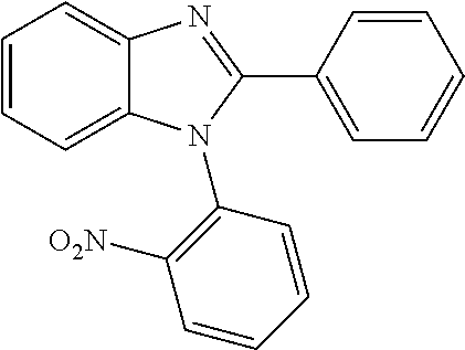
C1=CC=C2C(=C1)N=C(C1=CC=CC=C1)N2C1=C([O2N])C=CC=C1
